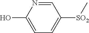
[SO2](C1=CC=C(O)N=C1)C
